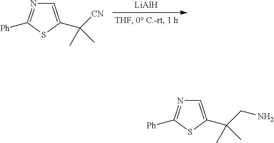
C1=C(C([CN])(C)C)SC([Ph])=N1.[LiAlH].C1=C(C(CN)(C)C)SC([Ph])=N1
